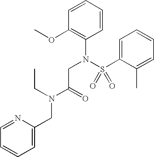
C1=CC=CC(OC)=C1N(S(C1=CC=CC=C1C)(=O)=O)CC(N(CC)CC1=CC=CC=N1)=O
